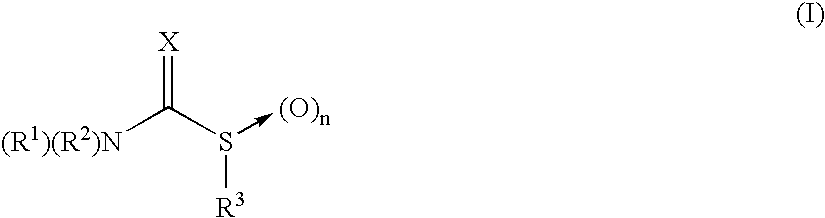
[(R1)(R2)N]C(S(->[(O)n])[R3])=[X]
